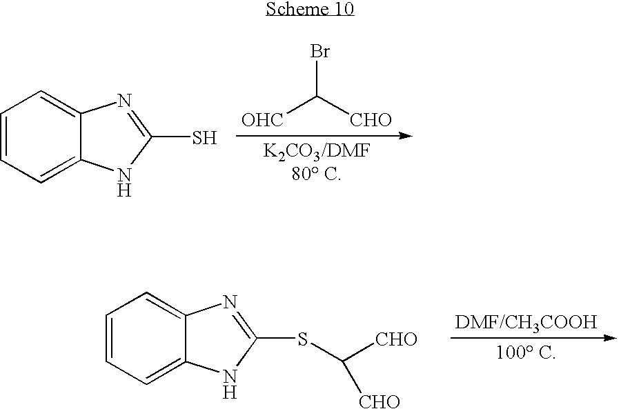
C1=CC=C2C(=C1)N=C(S)N2.[OHC]C([CHO])Br.C1=CC=C2C(=C1)N=C(SC([CHO])[CHO])N2
